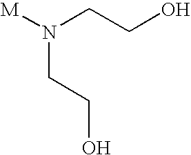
N(CCO)(CCO)[M]
